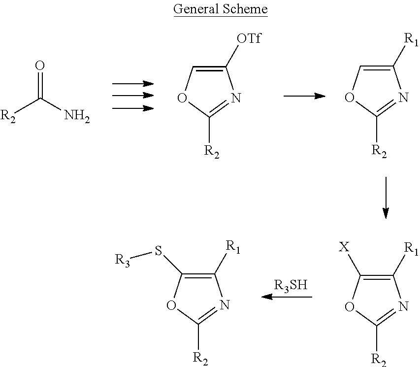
O=C(N)[R2].C1([OTf])=COC([R2])=N1.C1([R1])=COC([R2])=N1.C1([R1])=C([X])OC([R2])=N1.[R3SH].C1([R1])=C(S[R3])OC([R2])=N1
